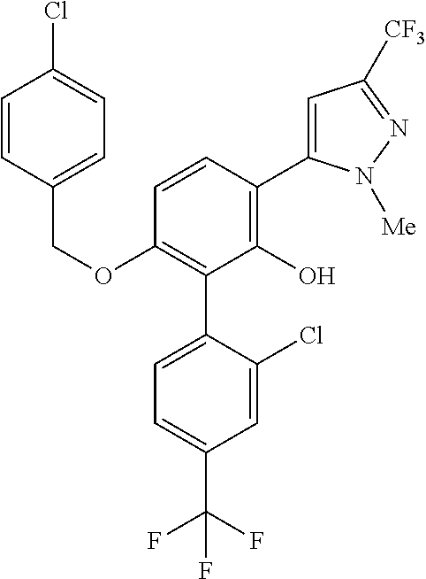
C1(OCC2=CC=C(Cl)C=C2)=C(C2=CC=C(C(F)(F)F)C=C2Cl)C(O)=C(C2=CC([CF3])=NN2[Me])C=C1
